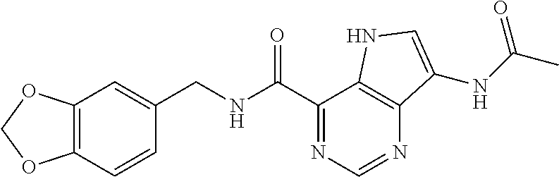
C12=C(C=CC(CNC(C3=NC=NC4=C3NC=C4NC(C)=O)=O)=C1)OCO2
